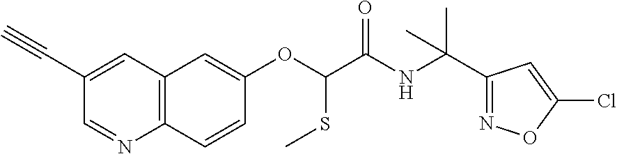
C1(C#C)=CC2=C(N=C1)C=CC(OC(SC)C(NC(C1=NOC(Cl)=C1)(C)C)=O)=C2
